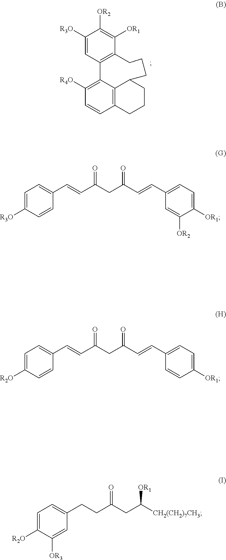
C1([R3O])=CC2=C(C([OR1])=C1[OR2])CCCC1C3=C(C=CC([R4O])=C23)CCC1.C1=C([R3O])C=CC(C=CC(CC(C=CC2=CC=C([OR1])C([OR2])=C2)=O)=O)=C1.C1=C([R2O])C=CC(C=CC(CC(C=CC2=CC=C([OR1])C=C2)=O)=O)=C1.C1=C([R2O])C([OR3])=CC(CCC(CC([CH2(CH2)7CH3])[OR1])=O)=C1
